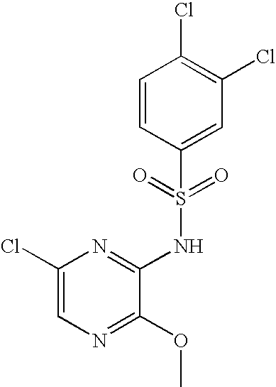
C1(Cl)=CN=C(OC)C(NS(C2=CC(Cl)=C(Cl)C=C2)(=O)=O)=N1
